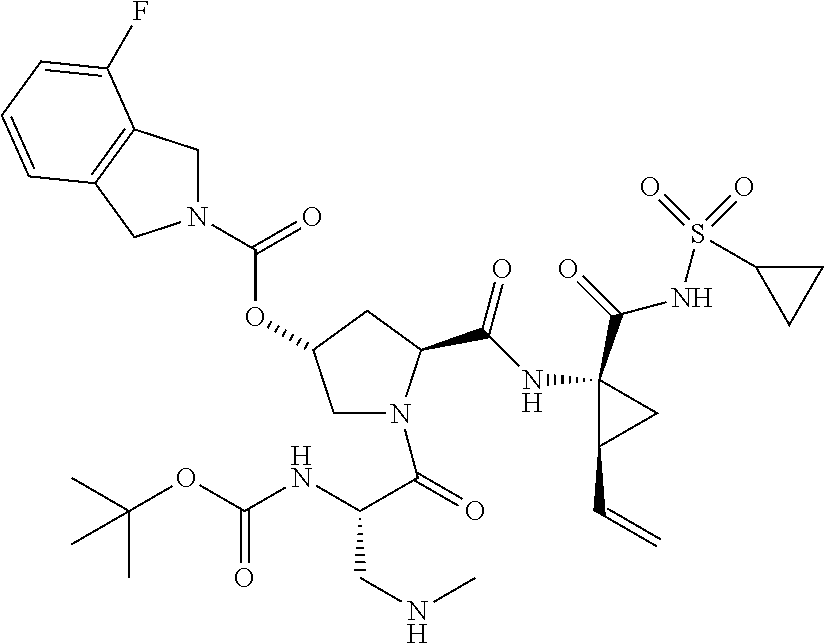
CC(OC(NC(C(=O)N1CC(OC(N2CC3=C(C2)C=CC=C3F)=O)CC1C(NC1(C(=O)NS(=O)(=O)C2CC2)C(C=C)C1)=O)CNC)=O)(C)C
